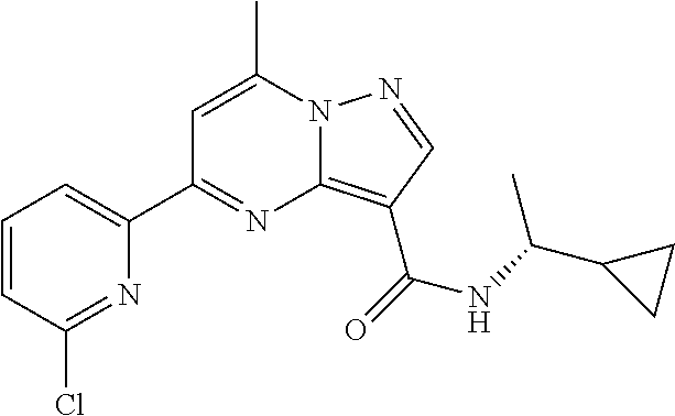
C1=CC(Cl)=NC(C2=NC3=C(C(NC(C)C4CC4)=O)C=NN3C(C)=C2)=C1
